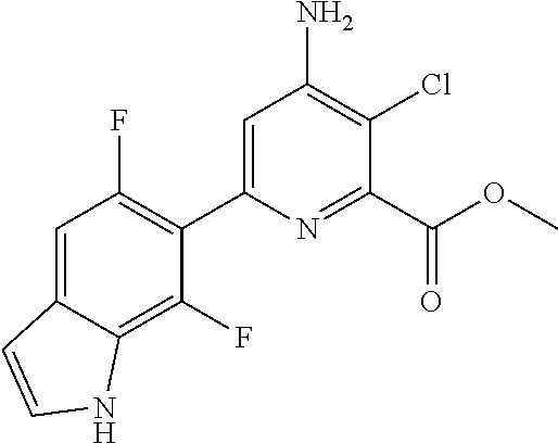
C1=C(C2=C(F)C=C3C(=C2F)NC=C3)N=C(C(OC)=O)C(Cl)=C1N
